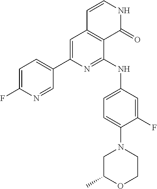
C1=C(F)N=CC(C2=CC3=C(C(NC4=CC=C(N5CC(C)OCC5)C(F)=C4)=N2)C(=O)NC=C3)=C1
